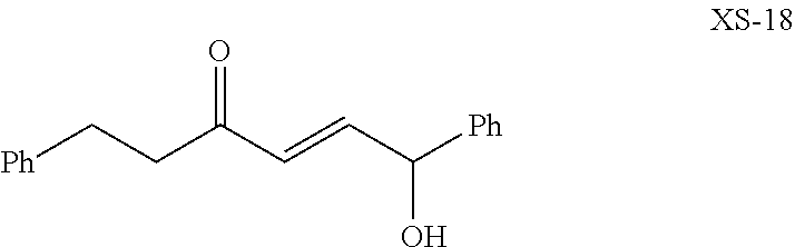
C(C(C=CC([Ph])O)=O)C[Ph]
